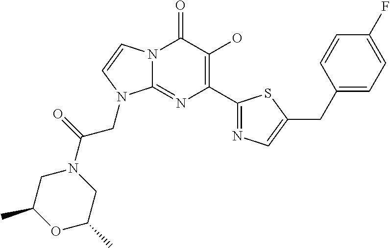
N12C(=NC(C3=NC=C(CC4=CC=C(F)C=C4)S3)=C(O)C1=O)N(CC(N1CC(C)OC(C)C1)=O)C=C2
